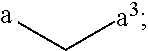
[a]C[a3]
